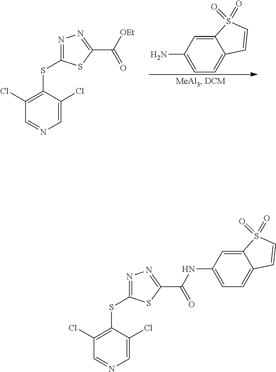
C12=CC(N)=CC=C1C=CS2(=O)=O.C1(SC2=NN=C(C([OEt])=O)S2)=C(Cl)C=NC=C1Cl.C1(SC2=NN=C(C(NC3=CC=C4C(=C3)S(=O)(=O)C=C4)=O)S2)=C(Cl)C=NC=C1Cl
